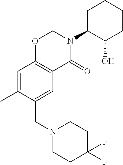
N1(CC2=CC3=C(C=C2C)OCN(C2C(O)CCCC2)C3=O)CCC(F)(F)CC1
